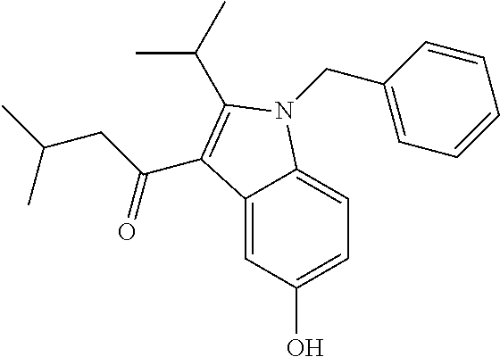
C12=CC(O)=CC=C1N(CC1=CC=CC=C1)C(C(C)C)=C2C(CC(C)C)=O
